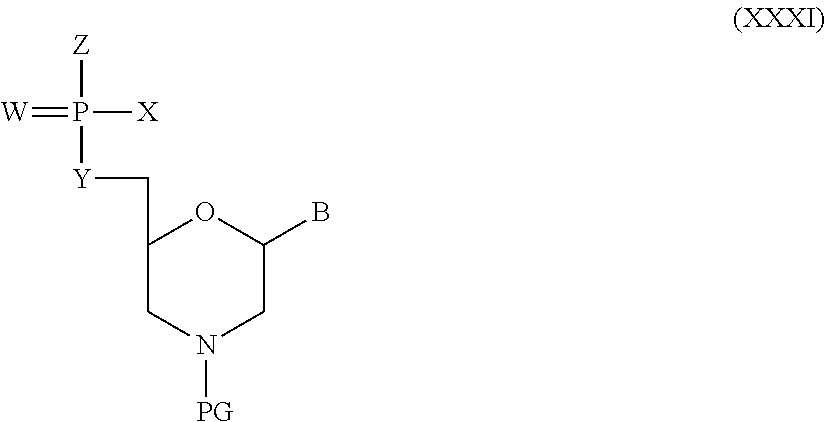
C1(C[Y]P(=[W])([X])[Z])CN([PG])CC(B)O1
